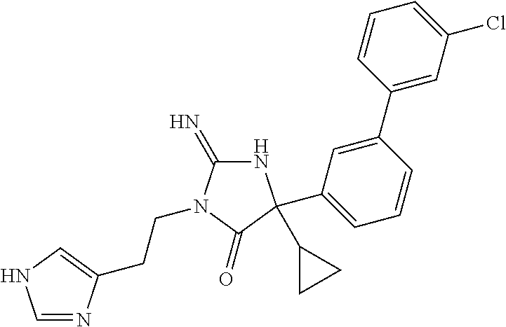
N1C(=N)N(CCC2=CNC=N2)C(=O)C1(C1CC1)C1=CC=CC(C2=CC(Cl)=CC=C2)=C1
